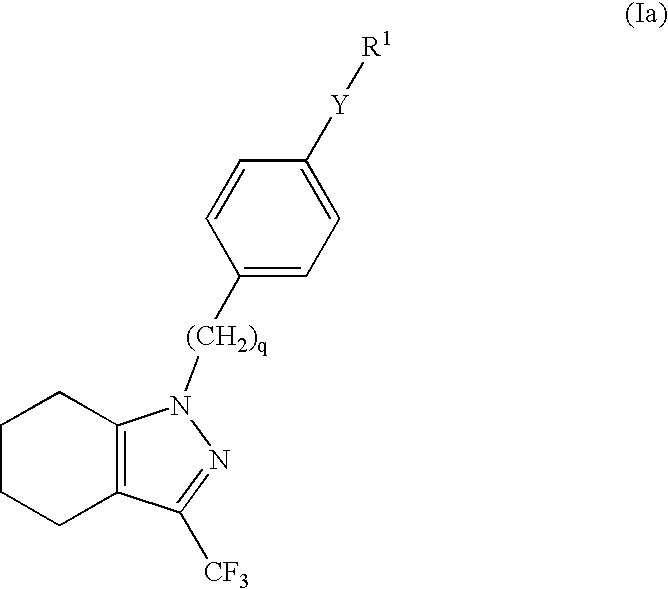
C1CCC2=C(C1)N([(CH2)q]C1=CC=C([Y][R1])C=C1)N=C2[CF3]
